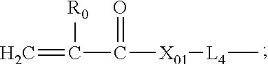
C=C([R0])C(=O)[X01][L4]C
